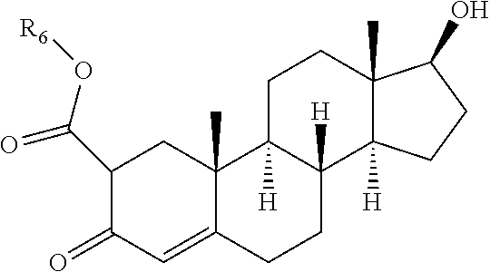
C1(C(O[R6])=O)C(=O)C=C2C(C)(C1)C1([H])C([H])(CC2)C2([H])C(C)(CC1)C(O)CC2
